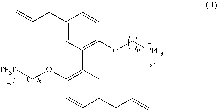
C1(CC=C)=CC(C2=C(OC[Ph3P+])C=CC(CC=C)=C2)=C(OC[PPh3])C=C1.Br.Br
